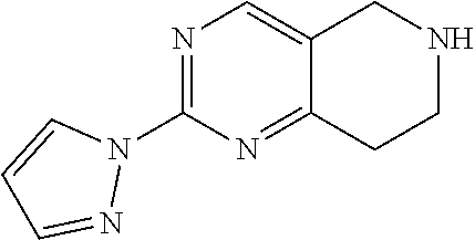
N1=C(N2C=CC=N2)N=C2C(=C1)CNCC2
